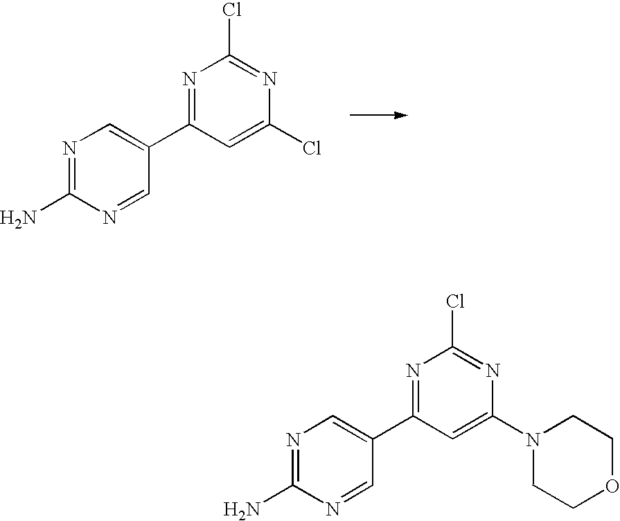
N1=C(C2=CN=C(N)N=C2)C=C(Cl)N=C1Cl.N1=C(C2=CN=C(N)N=C2)C=C(N2CCOCC2)N=C1Cl
